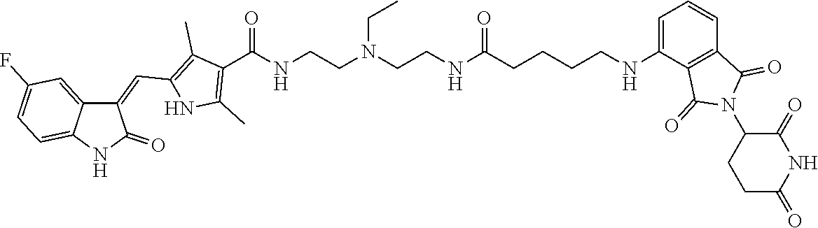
C1(C(=O)NCCN(CCNC(CCCCNC2=CC=CC3=C2C(=O)N(C2C(=O)NC(=O)CC2)C3=O)=O)CC)=C(C)NC(C=C2C3=CC(F)=CC=C3NC2=O)=C1C
